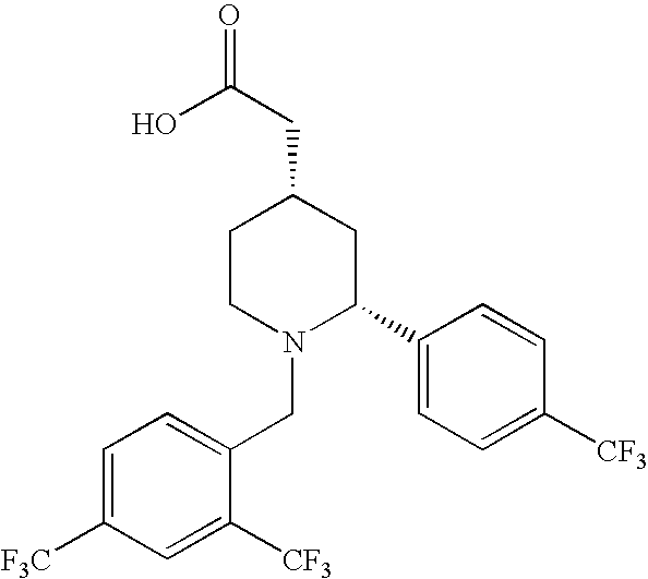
C1=C([F3C])C=C([CF3])C(CN2C(C3=CC=C([CF3])C=C3)CC(CC(=O)O)CC2)=C1
